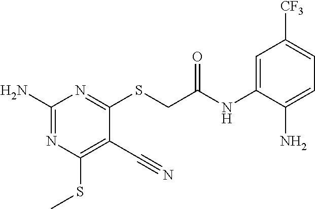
N1=C(N)N=C(SCC(NC2=CC([CF3])=CC=C2N)=O)C(C#N)=C1SC
